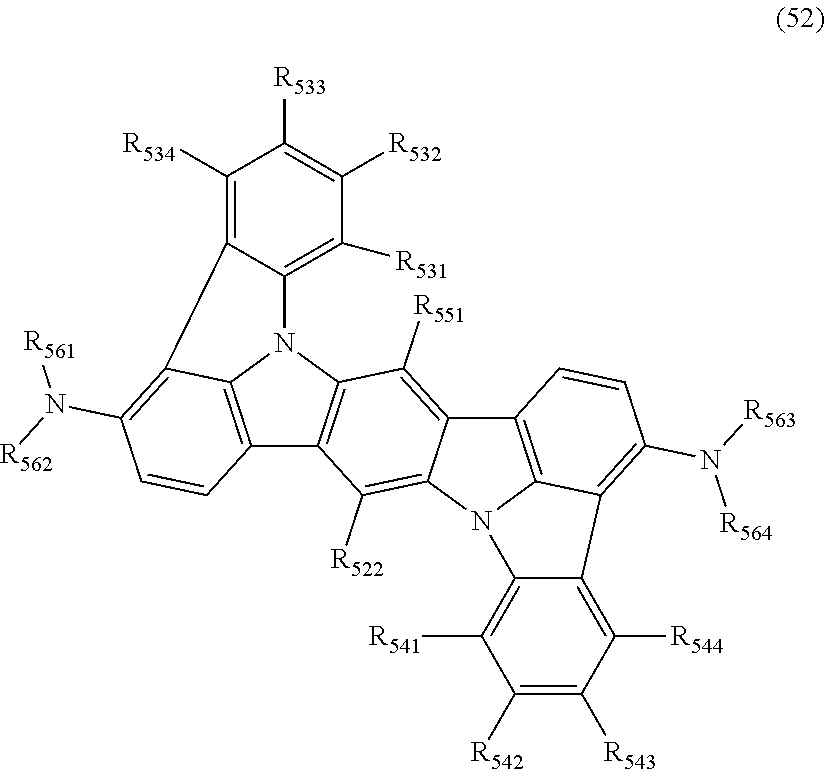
C1([R534])=C2C(=C([R531])C([R532])=C1[R533])N1C3=C(C4=C1C([R551])=C1C(=C4[R522])N4C5=C1C=CC(N([R563])[R564])=C5C1=C([R544])C([R543])=C([R542])C([R541])=C14)C=CC(N([R562])[R561])=C23
